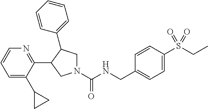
C1(C2C(C3=CC=CC=C3)CN(C(NCC3=CC=C(S(CC)(=O)=O)C=C3)=O)C2)=NC=CC=C1C1CC1
